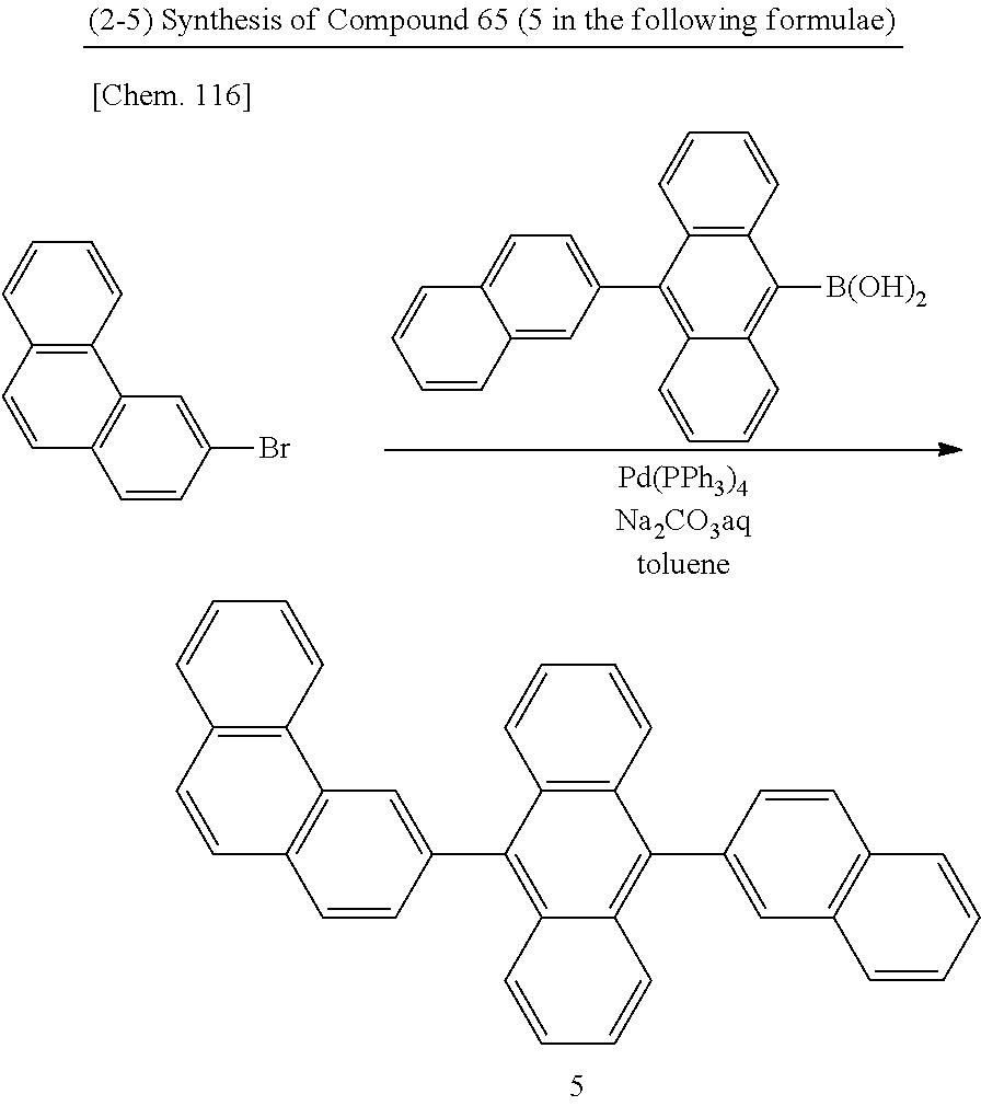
C12=C(C=CC=C1)C(C1=CC3=C(C=C1)C=CC=C3)=C1C(=C2C2=CC3=C(C=C2)C=CC2=C3C=CC=C2)C=CC=C1.C12=CC(C3=C4C(=C([B(OH)2])C5=C3C=CC=C5)C=CC=C4)=CC=C1C=CC=C2.C12=C(C=CC3=C1C=C(Br)C=C3)C=CC=C2
